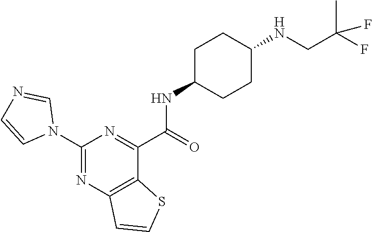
C1(N2C=NC=C2)=NC2=C(C(C(=O)NC3CCC(NCC(F)(C)F)CC3)=N1)SC=C2
